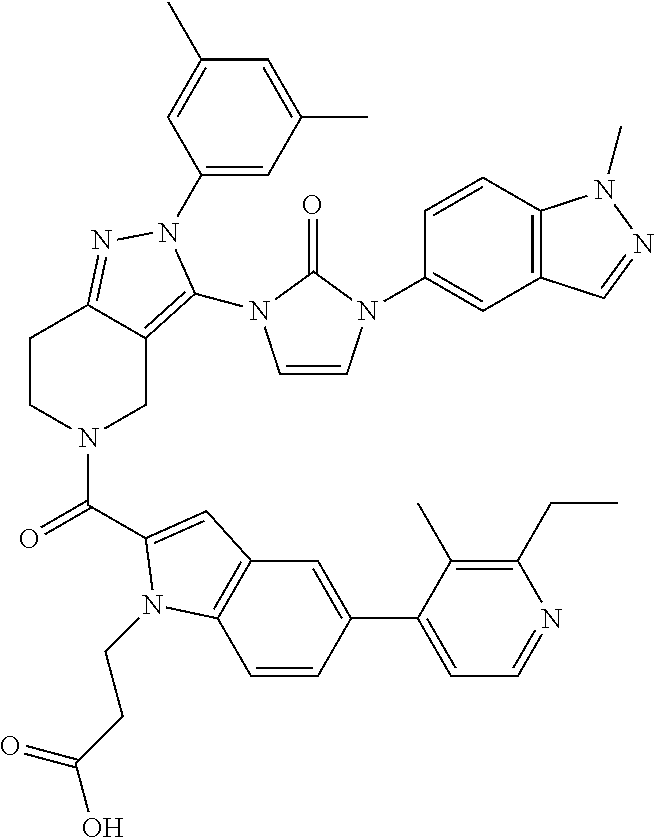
C1(N2C(N3C=CN(C4=CC5=C(C=C4)N(C)N=C5)C3=O)=C3CN(C(=O)C4=CC5=C(C=CC(C6=CC=NC(CC)=C6C)=C5)N4CCC(O)=O)CCC3=N2)=CC(C)=CC(C)=C1
